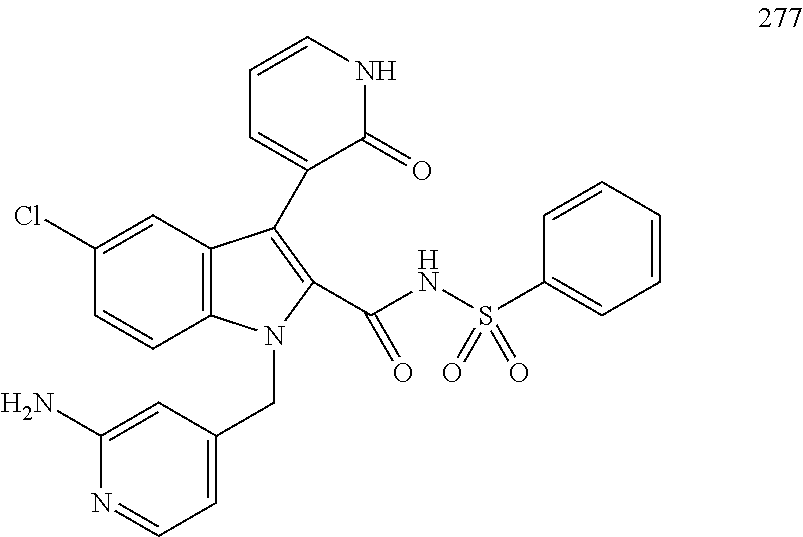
C12=C(C=C(Cl)C=C1)C(C1=CC=CNC1=O)=C(C(NS(C1=CC=CC=C1)(=O)=O)=O)N2CC1=CC=NC(N)=C1
